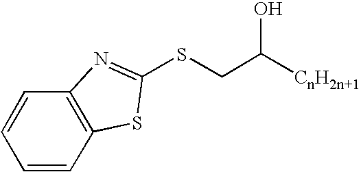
C1=CC2=C(C=C1)N=C(SCC([CnH2n+1])O)S2
